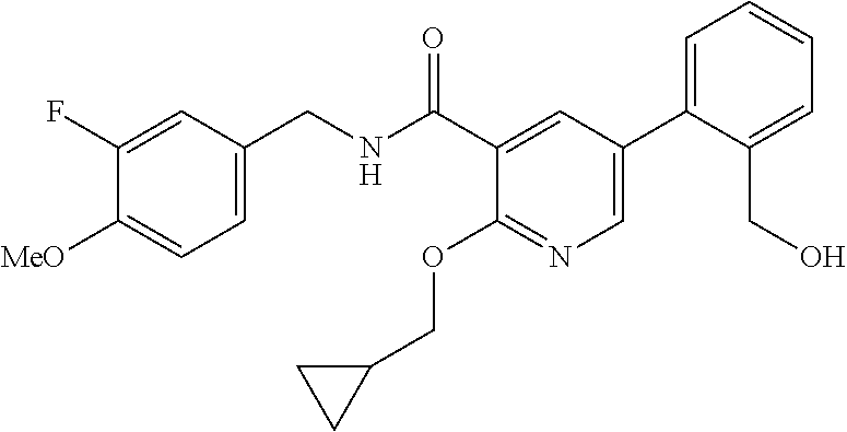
C1=C(CNC(C2=CC(C3=CC=CC=C3CO)=CN=C2OCC2CC2)=O)C=C(F)C([MeO])=C1
